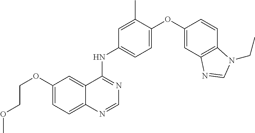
C12=CC=C(OCCOC)C=C1C(NC1=CC=C(OC3=CC4=C(C=C3)N(CC)C=N4)C(C)=C1)=NC=N2
